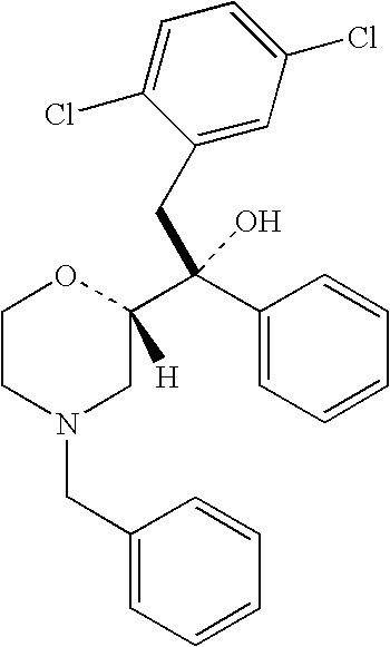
C1CN(CC2=CC=CC=C2)CC(C(C2=CC=CC=C2)(CC2=CC(Cl)=CC=C2Cl)O)([H])O1
